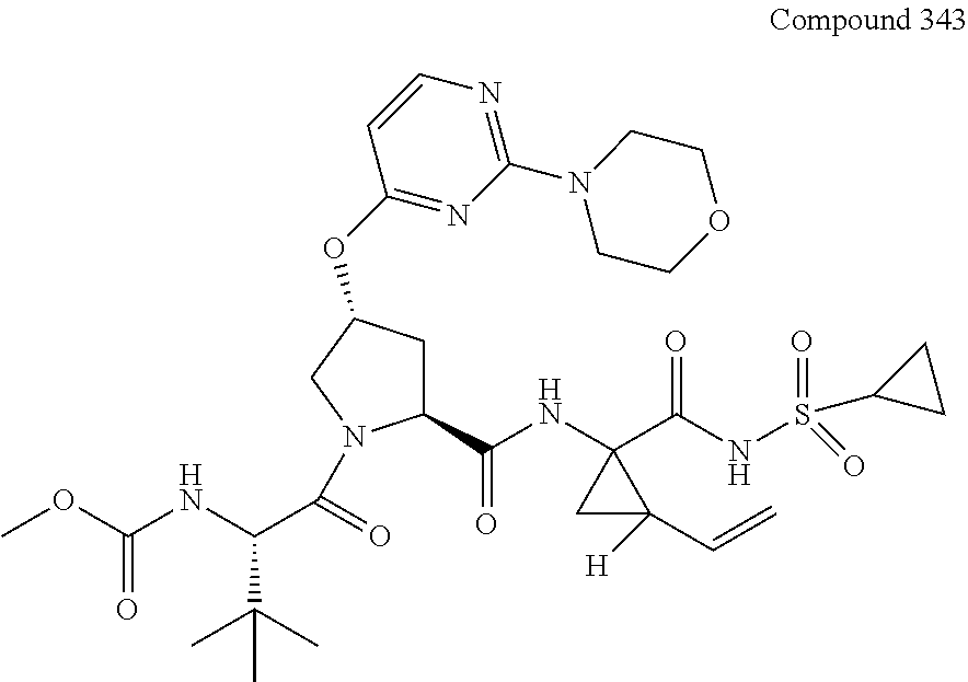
C1C(OC2=NC(N3CCOCC3)=NC=C2)CN(C(C(NC(OC)=O)C(C)(C)C)=O)C1C(NC1(C(NS(C2CC2)(=O)=O)=O)CC1([H])C=C)=O
